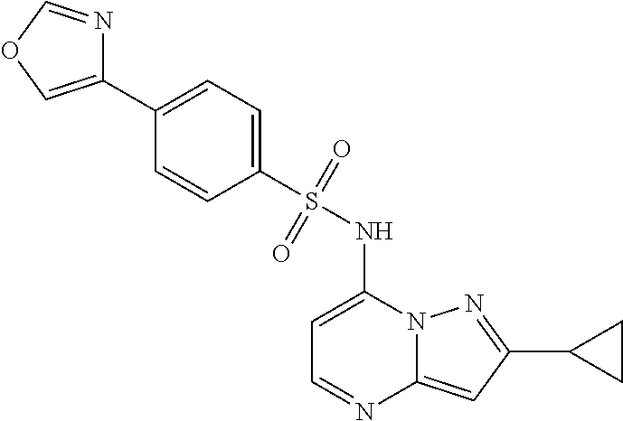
C1=C(NS(C2=CC=C(C3=COC=N3)C=C2)(=O)=O)N2C(=CC(C3CC3)=N2)N=C1
